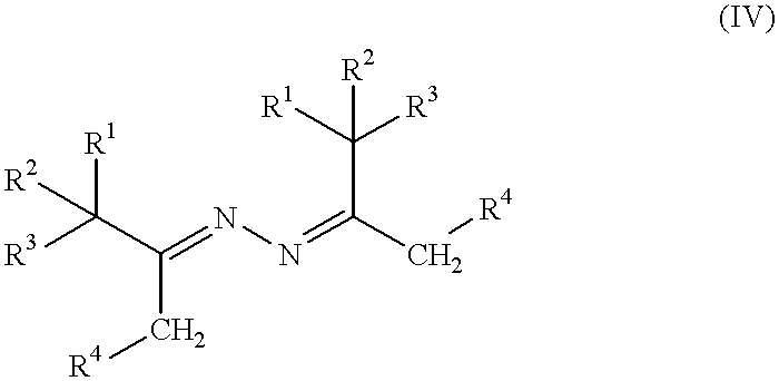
C(C(=NN=C(C[R4])C([R1])([R3])[R2])C[R4])([R3])([R1])[R2]
